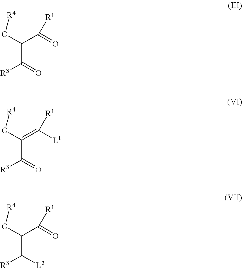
C(C([R3])=O)(O[R4])C(=O)[R1].C(C([R3])=O)(O[R4])=C([L1])[R1].C(=C([R3])[L2])(O[R4])C(=O)[R1]
